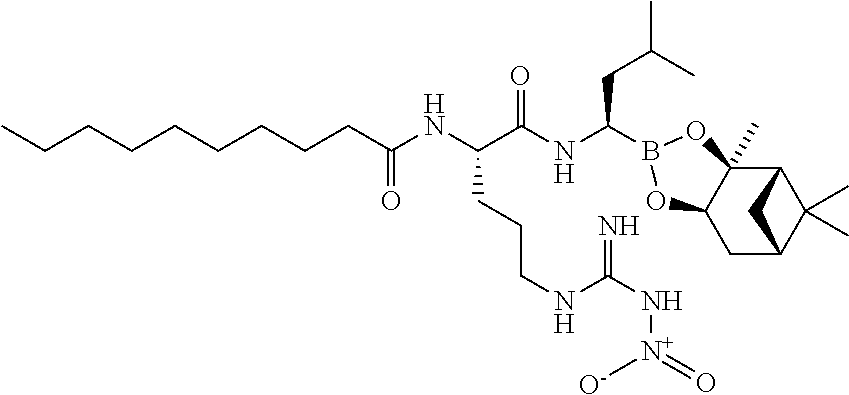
C(C(NC(CC(C)C)B1OC2(C)C3C(C)(C)C(CC2O1)C3)=O)(NC(CCCCCCCCC)=O)CCCNC(=N)N[N+]([O-])=O
